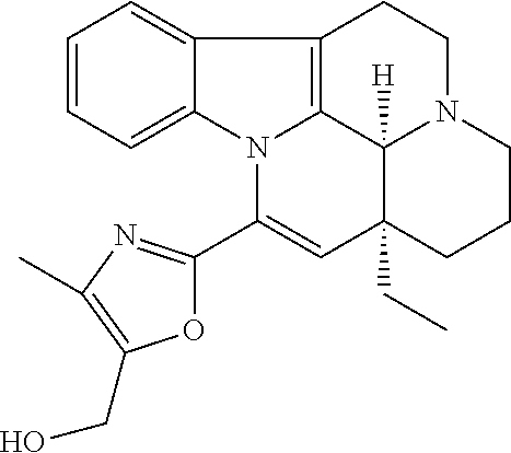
C1=CC=C2C(=C1)C1=C3N2C(C2=NC(C)=C(CO)O2)=CC2(CC)C3([H])N(CC1)CCC2
